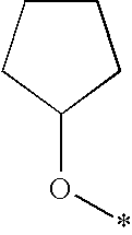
C1CCC(O*)C1
